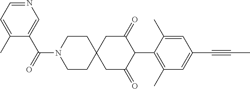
C1CN(C(=O)C2=CN=CC=C2C)CCC12CC(=O)C(C1=C(C)C=C(C#CC)C=C1C)C(=O)C2
